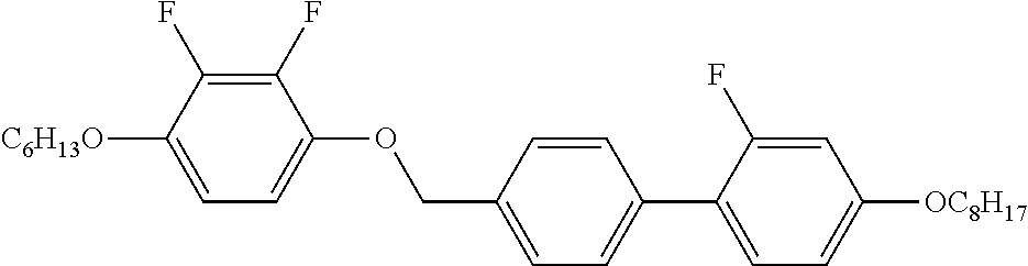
C1(F)=C(F)C([C6H13O])=CC=C1OCC1=CC=C(C2=CC=C([OC8H17])C=C2F)C=C1
